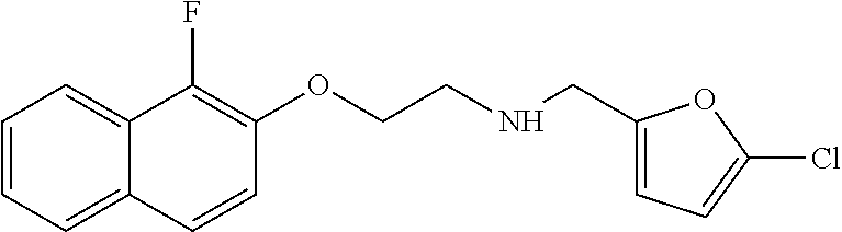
C1=CC=C2C(=C1)C(F)=C(OCCNCC1=CC=C(Cl)O1)C=C2
